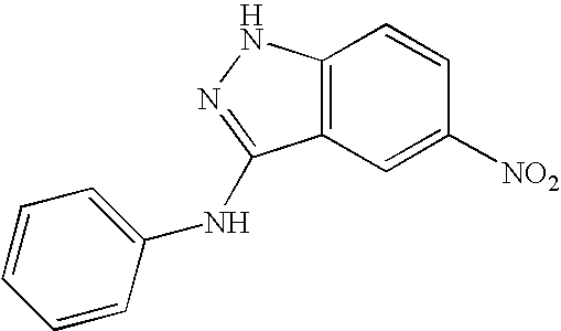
C12=C(C=C([NO2])C=C1)C(NC1=CC=CC=C1)=NN2
